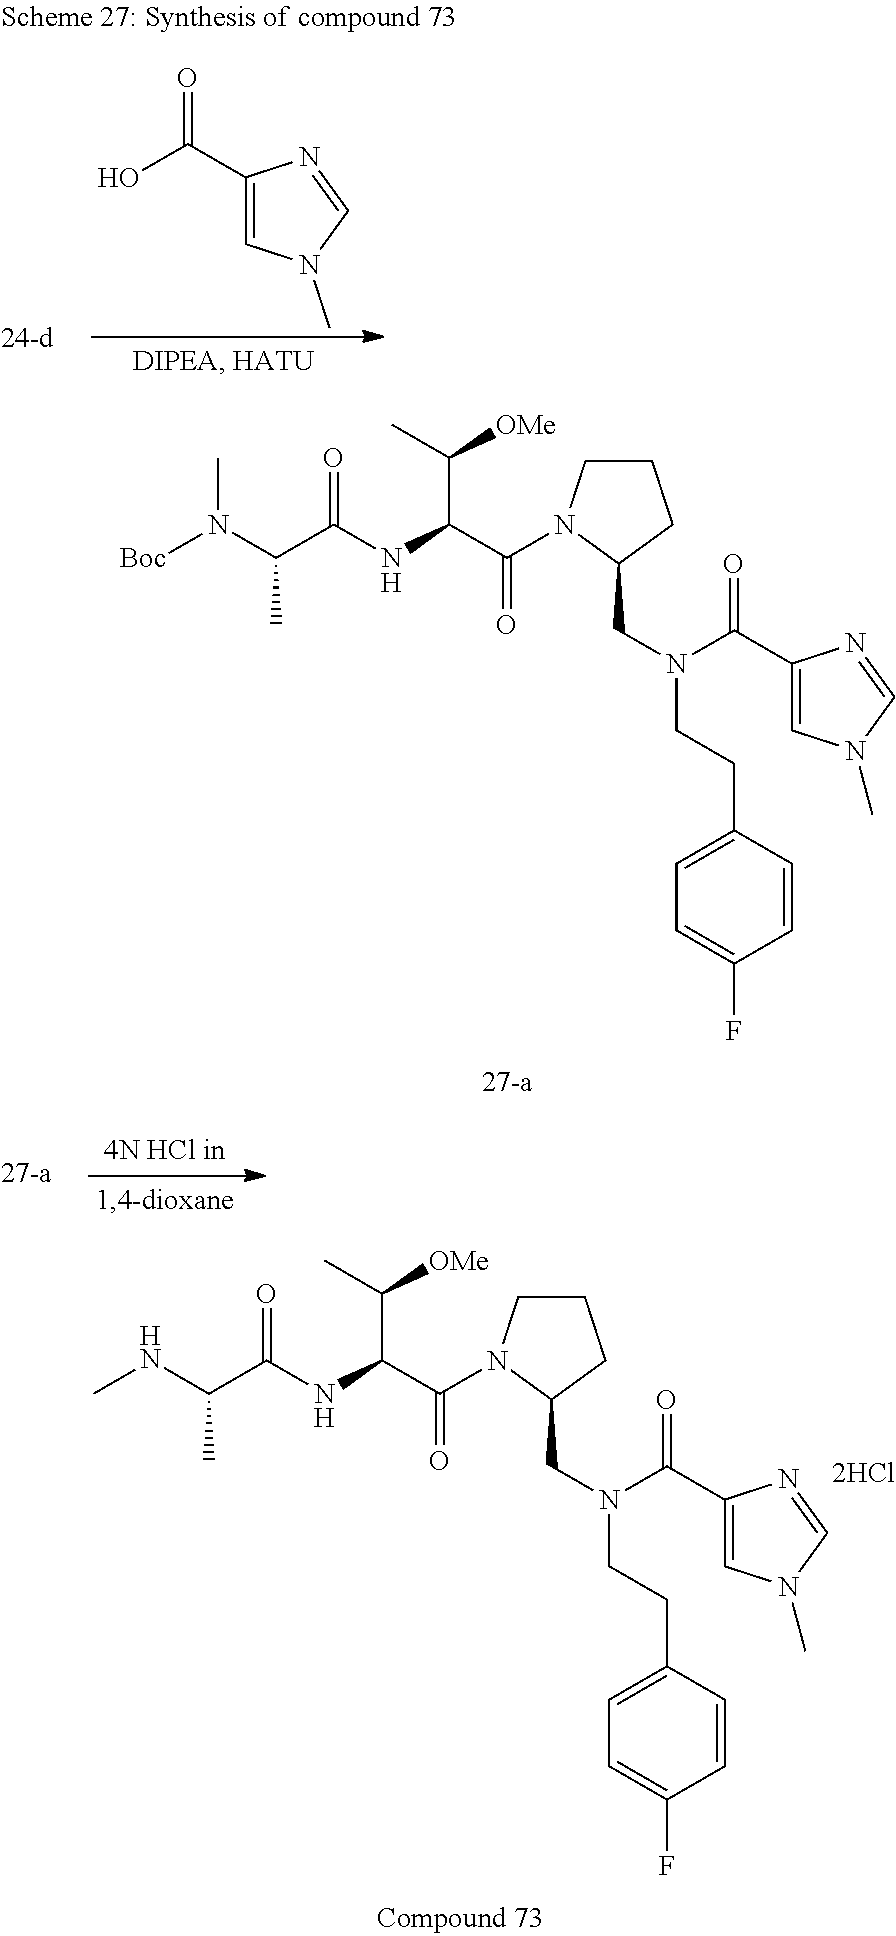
N(C(C([OMe])C)C(=O)N1CCCC1CN(C(=O)C1=CN(C)C=N1)CCC1=CC=C(F)C=C1)C(=O)C(C)N([Boc])C.N(C(C([OMe])C)C(=O)N1CCCC1CN(C(=O)C1=CN(C)C=N1)CCC1=CC=C(F)C=C1)C(=O)C(C)NC.OC(=O)C1=CN(C)C=N1
